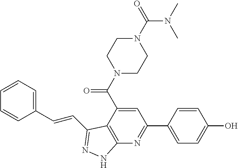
C1=C(C(N2CCN(C(N(C)C)=O)CC2)=O)C2=C(N=C1C1=CC=C(O)C=C1)NN=C2C=CC1=CC=CC=C1
